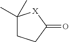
C1(C)(C)CCC(=O)[X]1
